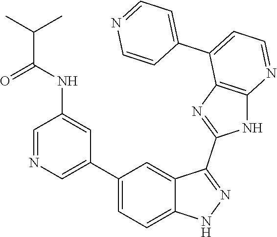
C1=NC=C(C2=CC=C3C(=C2)C(C2=NC4=C(N2)N=CC=C4C2=CC=NC=C2)=NN3)C=C1NC(C(C)C)=O
